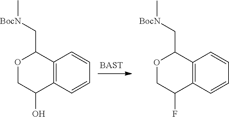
C12=C(C=CC=C1)C(O)COC2C[BocN]C.C12=C(C=CC=C1)C(F)COC2C[BocN]C
